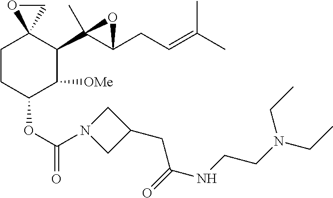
C1CC(OC(=O)N2CC(CC(NCCN(CC)CC)=O)C2)C([OMe])C(C2(C)C(CC=C(C)C)O2)C12CO2
